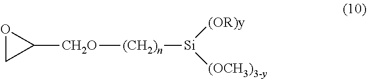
O1CC1[CH2O][(CH2)n][Si]([(OR)y])[(OCH3)3-y]
